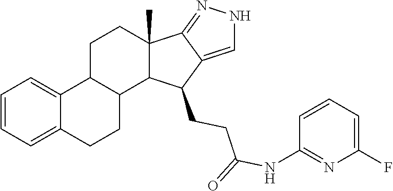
C1=CC=C2C(=C1)C1C(CC2)C2C(C)(CC1)C1=NNC=C1C2CCC(=O)NC1=NC(F)=CC=C1
